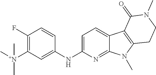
C1(NC2=CC([N+](C)(C)C)=C(F)C=C2)=CC=C2C(=N1)N(C)C1=C2C(=O)N(C)CC1
